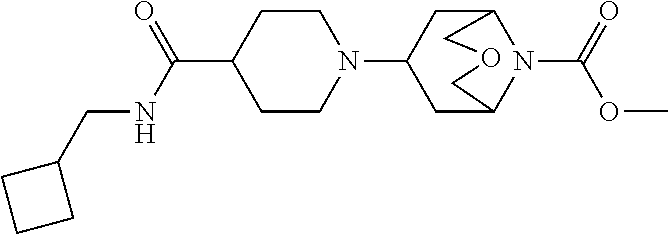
C1(C(=O)NCC2CCC2)CCN(C2CC3N(C(=O)OC)C(C2)COC3)CC1
